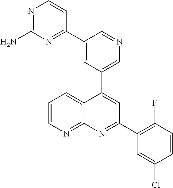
C1=C(C2=NC(N)=NC=C2)C=NC=C1C1=CC(C2=C(F)C=CC(Cl)=C2)=NC2=NC=CC=C12
